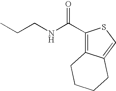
C(CNC(C1=C2C(=CS1)CCCC2)=O)C
